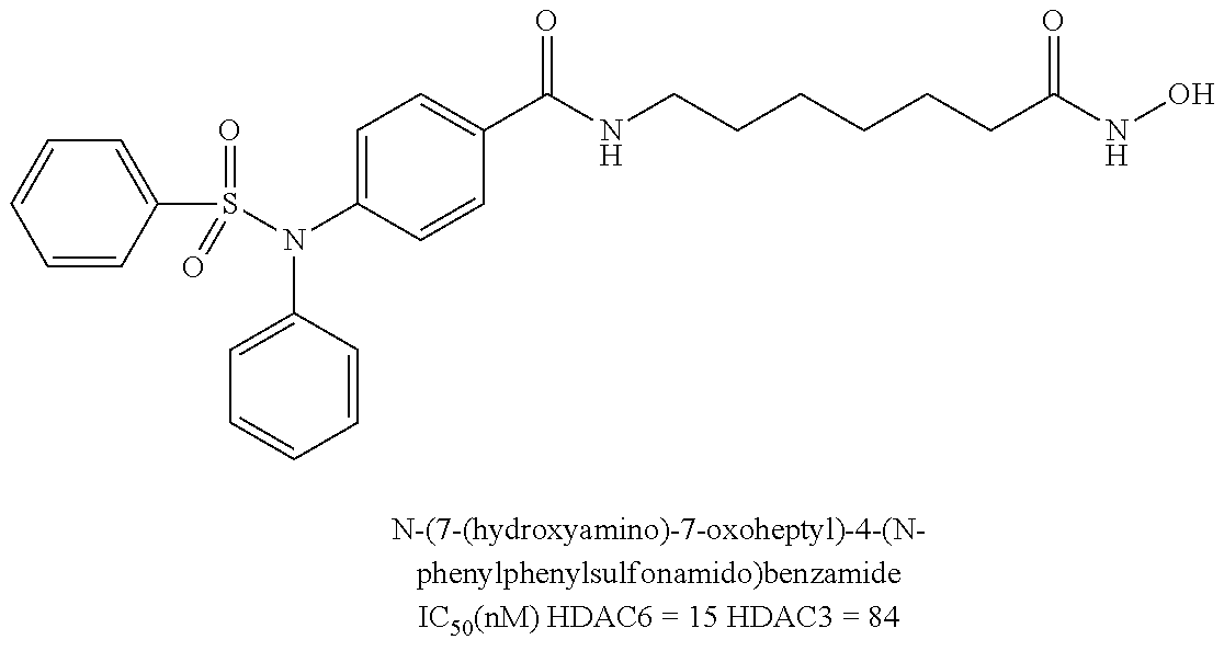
S(=O)(N(C1=CC=C(C(NCCCCCCC(NO)=O)=O)C=C1)C1=CC=CC=C1)(C1=CC=CC=C1)=O
